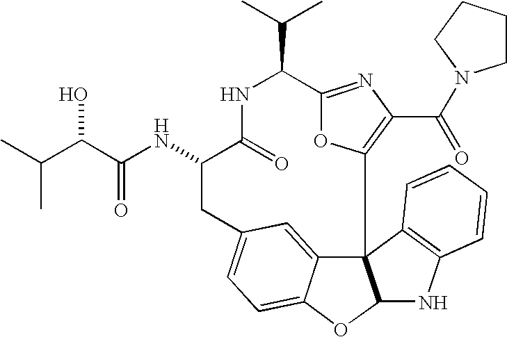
C123C4=CC(=CC=C4OC1NC1=C2C=CC=C1)CC(NC(=O)C(O)C(C)C)C(=O)NC(C(C)C)C1=NC(C(=O)N2CCCC2)=C3O1
